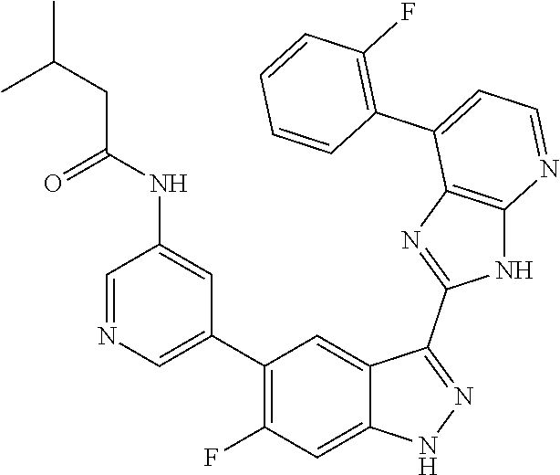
C1=NC=C(C2=C(F)C=C3C(=C2)C(C2=NC4=C(N2)N=CC=C4C2=C(F)C=CC=C2)=NN3)C=C1NC(=O)CC(C)C
